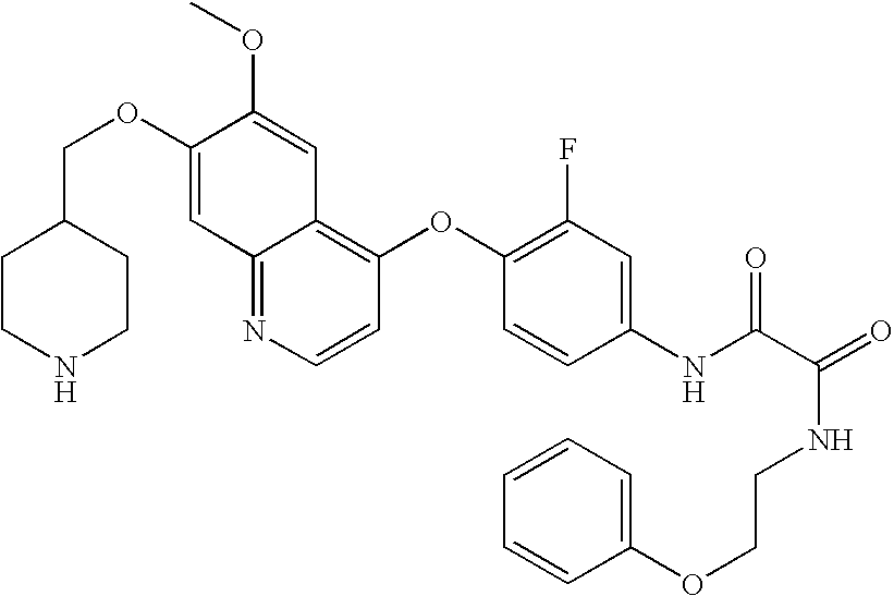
C12=NC=CC(OC3=C(F)C=C(NC(C(=O)NCCOC4=CC=CC=C4)=O)C=C3)=C1C=C(OC)C(OCC1CCNCC1)=C2
